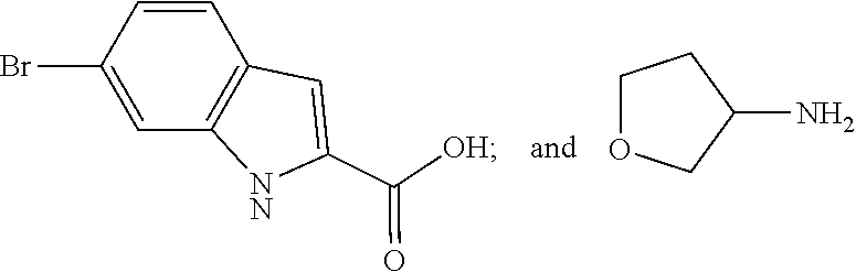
C12=C(C=CC(Br)=C1)C=C(C(=O)[OH])[NN]2.C1OCC(N)C1
